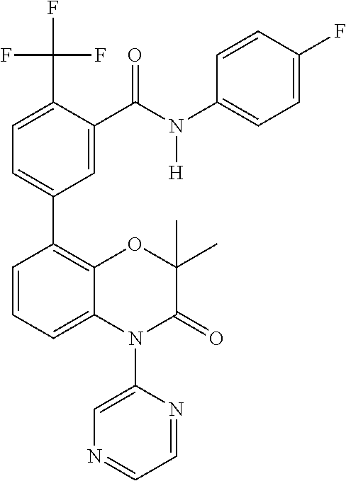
C1=C(C(F)(F)F)C(C(N(C2=CC=C(F)C=C2)[H])=O)=CC(C2=C3C(=CC=C2)N(C2=CN=CC=N2)C(=O)C(C)(C)O3)=C1
